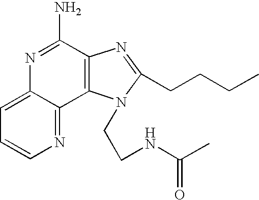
C12=CC=CN=C1C1=C(C(N)=N2)N=C(CCCC)N1CCNC(C)=O
